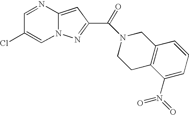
C1=NC2=CC(C(N3CCC4=C(C3)C=CC=C4N(=O)=O)=O)=NN2C=C1Cl
